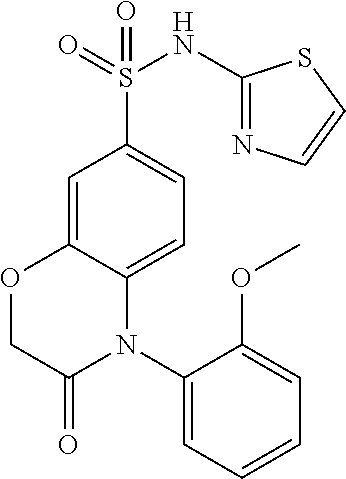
O=S(=O)(NC1=NC=CS1)C1=CC=C2C(=C1)OCC(=O)N2C1=CC=CC=C1OC
